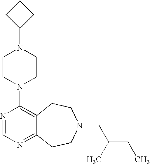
C1CC(N2CCN(C3=C4C(=NC=N3)CCN(CC(C)CC)CC4)CC2)C1
